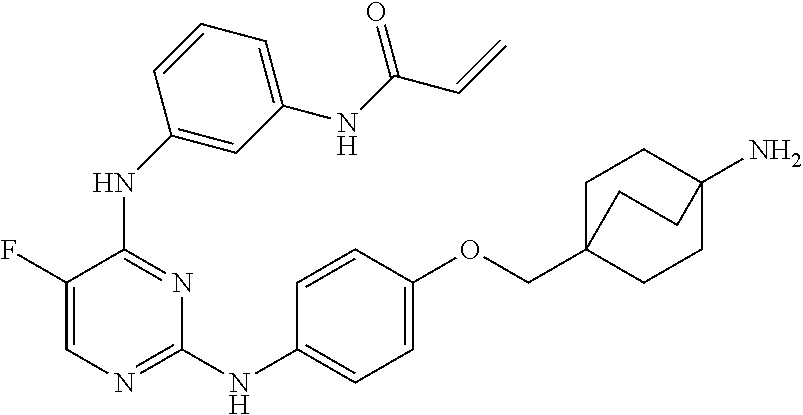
N(C1=NC=C(F)C(NC2=CC(NC(C=C)=O)=CC=C2)=N1)C1=CC=C(OCC23CCC(N)(CC2)CC3)C=C1
